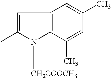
C1=C(C)N([CH2COOCH3])C2=C1C=C(C)C=C2C
